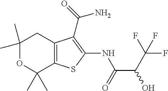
C1(C)(C)OC(C)(C)C2=C(C1)C(C(=O)N)=C(NC(C(O)C(F)(F)F)=O)S2
